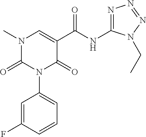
N1(C)C(=O)N(C2=CC=CC(F)=C2)C(=O)C(C(NC2=NN=NN2CC)=O)=C1
